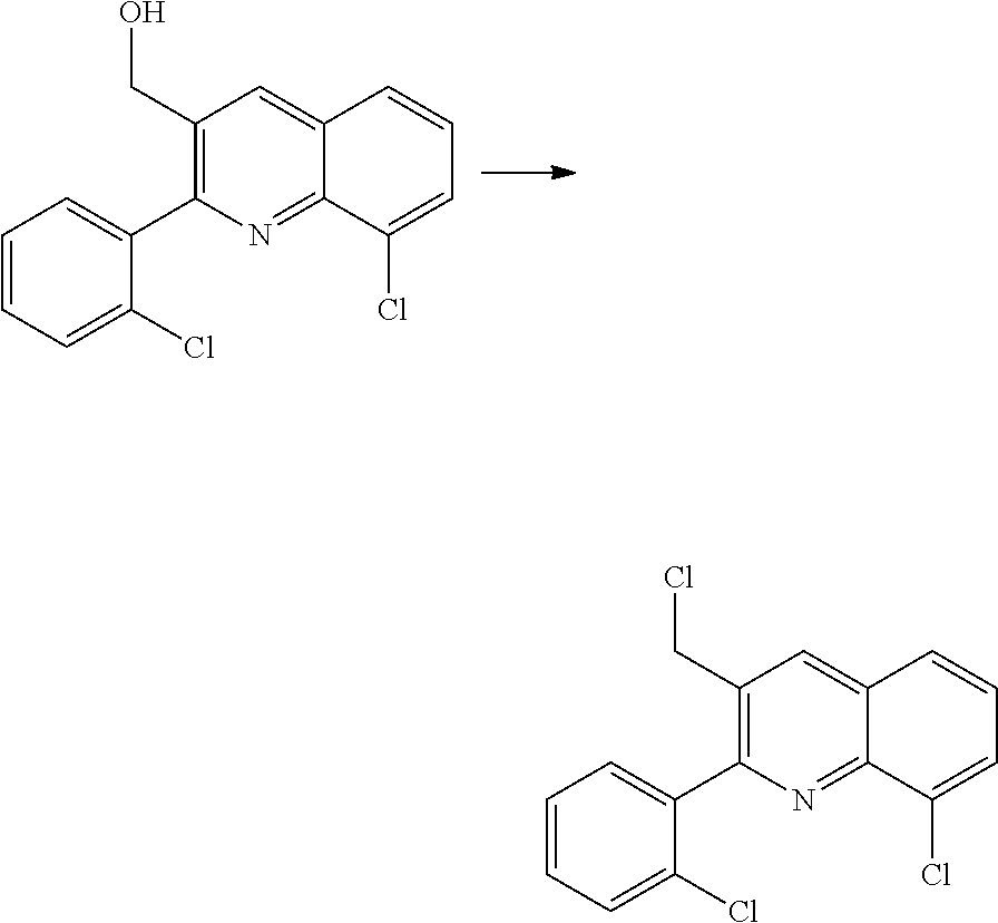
C1(CO)=C(C2=CC=CC=C2Cl)N=C2C(=C1)C=CC=C2Cl.C1(CCl)=C(C2=CC=CC=C2Cl)N=C2C(=C1)C=CC=C2Cl
